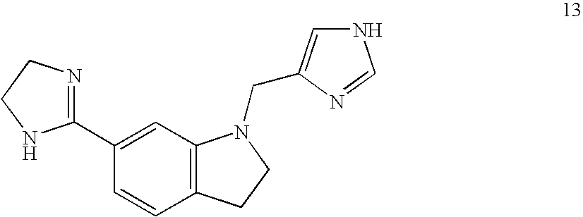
C1(C2=NCCN2)=CC2=C(C=C1)CCN2CC1=CNC=N1
